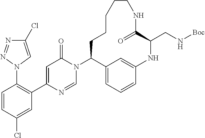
N1(C2C3=CC=CC(=C3)NC(CN[Boc])C(=O)NCCCCC2)C(=O)C=C(C2=C(N3C=C(Cl)N=N3)C=CC(Cl)=C2)N=C1
